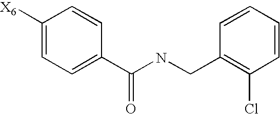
C1([X6])=CC=C(C(NCC2=C(Cl)C=CC=C2)=O)C=C1
